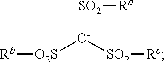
[SO2]([C-]([SO2][Rc])[O2S][Rb])[Ra]
